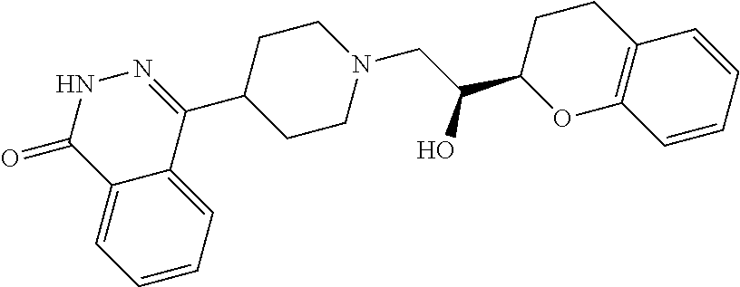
C1=CC=CC2=C1CCC(C(O)CN1CCC(C3=NNC(=O)C4=CC=CC=C34)CC1)O2
